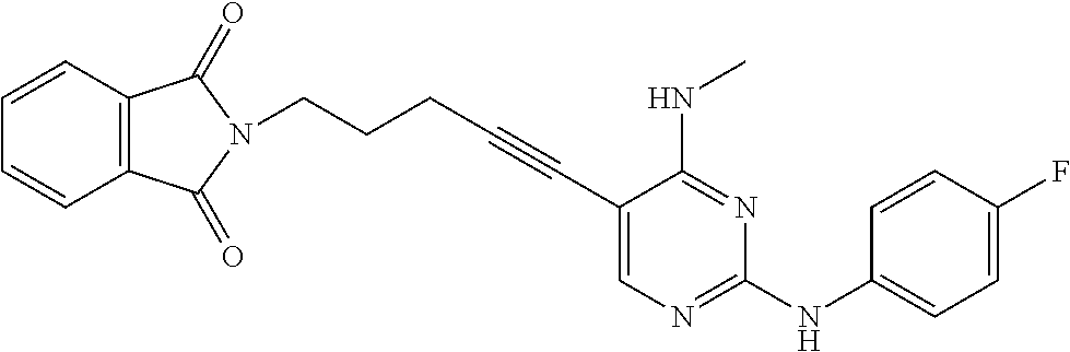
C(CCC#CC1=CN=C(NC2=CC=C(F)C=C2)N=C1NC)N1C(=O)C2=C(C1=O)C=CC=C2
